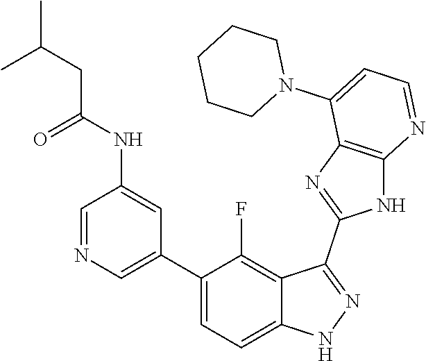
C1=NC=C(C2=CC=C3C(=C2F)C(C2=NC4=C(N2)N=CC=C4N2CCCCC2)=NN3)C=C1NC(=O)CC(C)C
